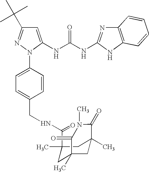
C1=C(NC(NC2=NC3=C(N2)C=CC=C3)=O)N(C2=CC=C(CNC(C3(C)CC4(C)CC(C)(C3)C(=O)N(C)C4=O)=O)C=C2)N=C1C(C)(C)C
